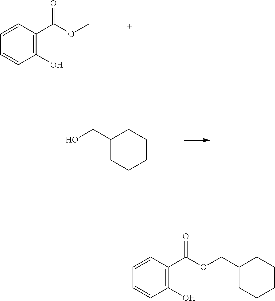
C1=CC(C(OC)=O)=C(O)C=C1.C1(CO)CCCCC1.C1(COC(C2=C(O)C=CC=C2)=O)CCCCC1
